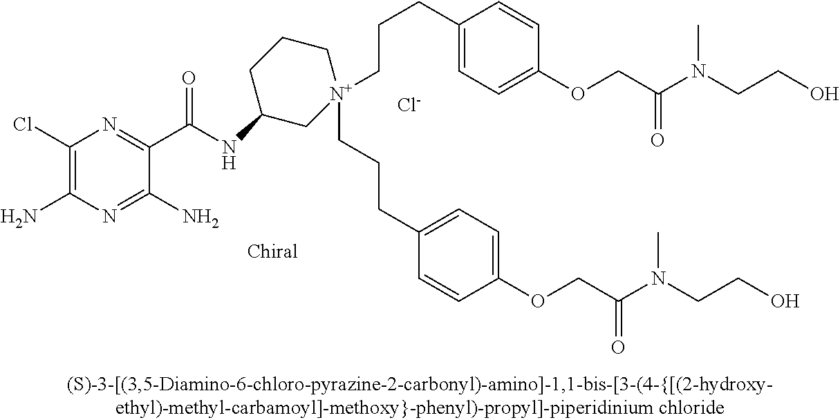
[Cl-].C1(Cl)=C(N)N=C(N)C(C(=O)NC2C[N+](CCCC3=CC=C(OCC(N(CCO)C)=O)C=C3)(CCCC3=CC=C(OCC(=O)N(CCO)C)C=C3)CCC2)=N1
